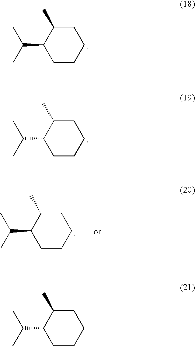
C1CCCC(C)C1C(C)C.C1CCCC(C)C1C(C)C.C1CCCC(C)C1C(C)C.C1CCCC(C)C1C(C)C
